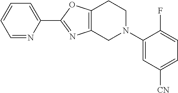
C1=NC(C2=NC3=C(O2)CCN(C2=CC([CN])=CC=C2F)C3)=CC=C1
